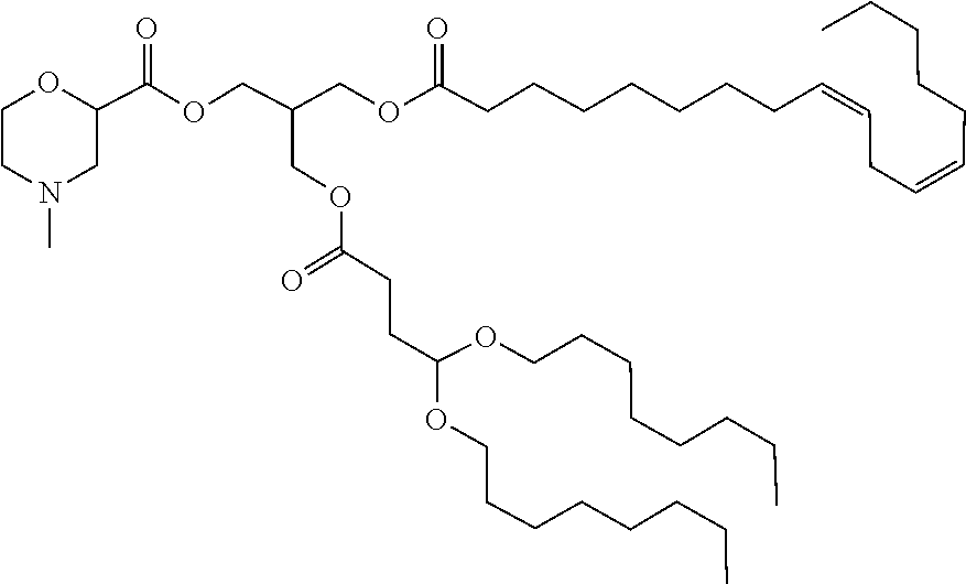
C(CCC)CCCCOC(CCC(OCC(COC(C1OCCN(C)C1)=O)COC(CCCCCCCC=CCC=CCCCCC)=O)=O)OCCCCCCCC
